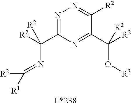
N1=C(C([R2])(N=C([R2])[R1])[R2])N=C(C([R2])(O[R3])[R2])C([R2])=N1
